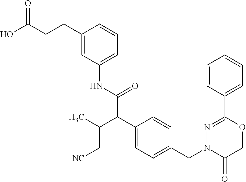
C1=C(CCC(O)=O)C=CC=C1NC(C(C1=CC=C(CN2C(=O)COC(C3=CC=CC=C3)=N2)C=C1)C(C)C[NC])=O
